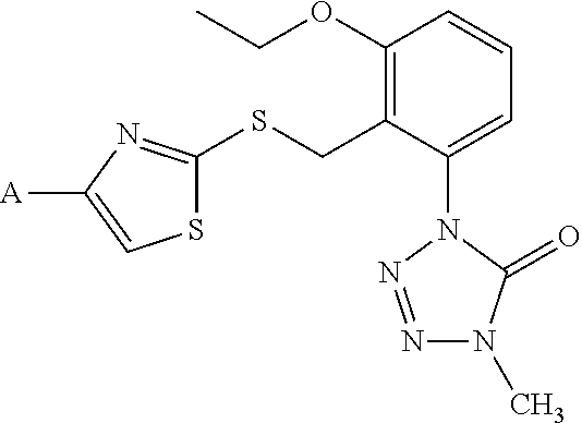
S1C(SCC2=C(OCC)C=CC=C2N2N=NN(C)C2=O)=NC([A])=C1
